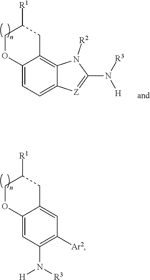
C1=C2OCC([R1])CC2=CC([Ar2])=C1N([H])[R3].C1(N([R3])[H])=[Z]C2=CC=C3OCC([R1])CC3=C2N1[R2]
